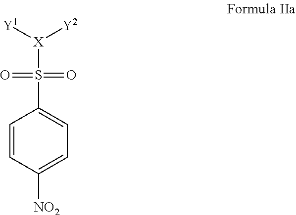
C1=CC([NO2])=CC=C1S(=O)(=O)[X]([Y1])[Y2]
